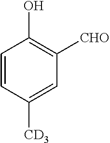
C1=CC([CD3])=CC([CHO])=C1O
